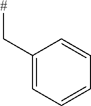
[#]CC1=CC=CC=C1
